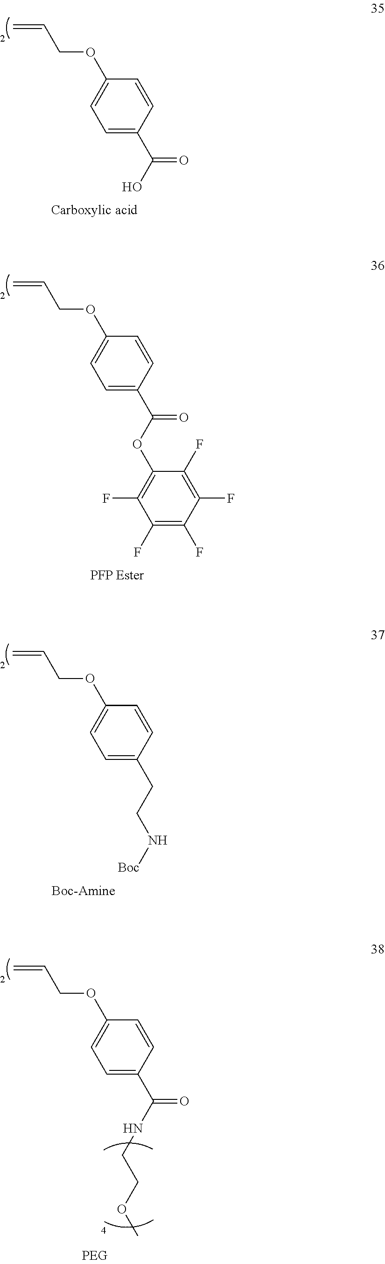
C1=C(C(O)=O)C=CC(OCC=C)=C1.C1=C(C(OC2=C(F)C(F)=C(F)C(F)=C2F)=O)C=CC(OCC=C)=C1.C1=C(CCN[Boc])C=CC(OCC=C)=C1.C1=C(C(NCCOC)=O)C=CC(OCC=C)=C1
